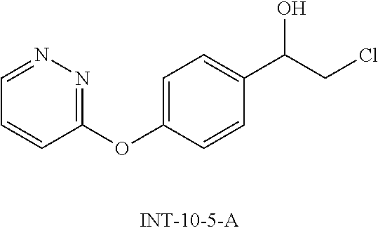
O(C1=CC=C(C(CCl)O)C=C1)C1=NN=CC=C1
